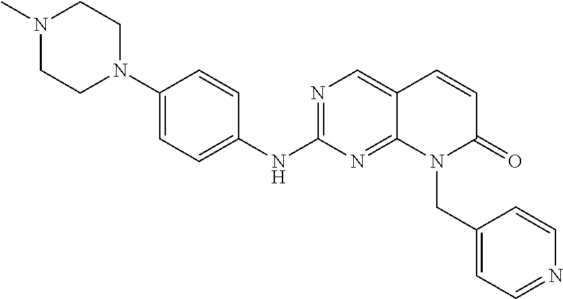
C1(N2CCN(C)CC2)=CC=C(NC2=NC=C3C(=N2)N(CC2=CC=NC=C2)C(=O)C=C3)C=C1
